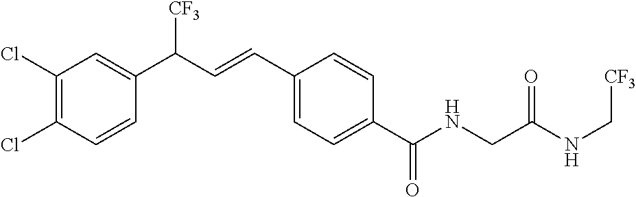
C1(Cl)=C(Cl)C=C(C(C=CC2=CC=C(C(NCC(NC[CF3])=O)=O)C=C2)[CF3])C=C1
